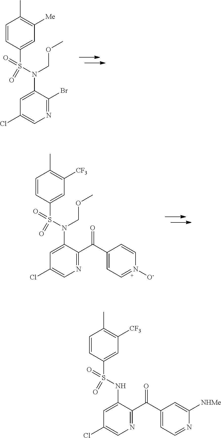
C1=CC(S(N(C2=CC(Cl)=CN=C2Br)COC)(=O)=O)=CC([Me])=C1C.C1=CC(S(=O)(=O)N(C2=CC(Cl)=CN=C2C(=O)C2=CC=N([O-])C=C2)COC)=CC([CF3])=C1C.C1=CC(S(=O)(=O)NC2=CC(Cl)=CN=C2C(=O)C2=CC=NC([NHMe])=C2)=CC([CF3])=C1C
